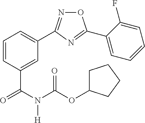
C1=C(C(N(C(OC2CCCC2)=O)[H])=O)C=CC=C1C1=NOC(C2=CC=CC=C2F)=N1
